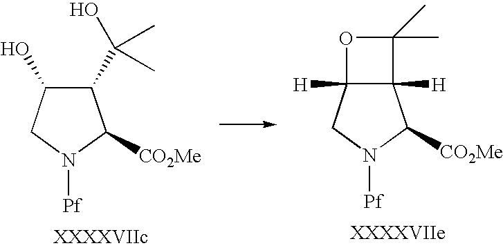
C1(C(O)(C)C)C(O)CN([Pf])C1[CO2Me].O1C2([H])C([H])(C1(C)C)C([CO2Me])N([Pf])C2
